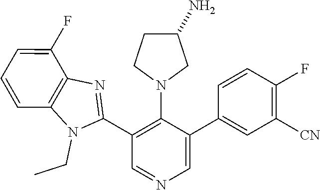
C1(F)=CC=CC2=C1N=C(C1=C(N3CC(N)CC3)C(C3=CC([CN])=C(F)C=C3)=CN=C1)N2CC
